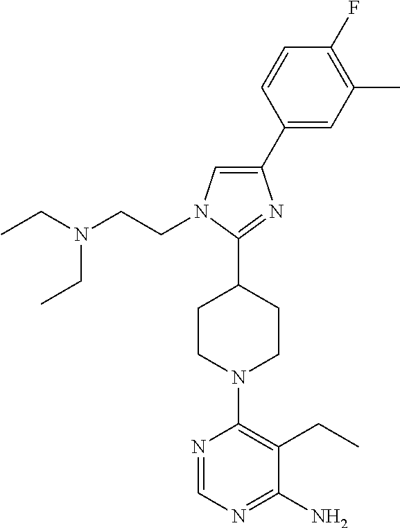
C1(C2CCN(C3=C(CC)C(N)=NC=N3)CC2)=NC(C2=CC(C)=C(F)C=C2)=CN1CCN(CC)CC
